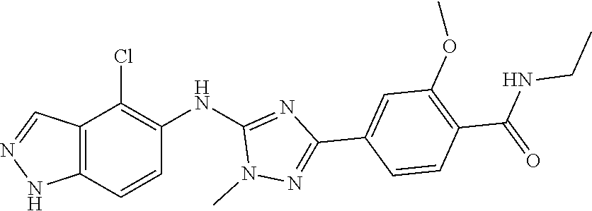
C12=C(NN=C1)C=CC(NC1=NC(C3=CC(OC)=C(C(NCC)=O)C=C3)=NN1C)=C2Cl
